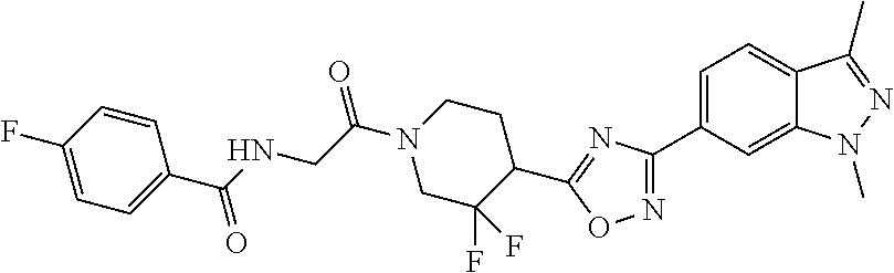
C12=CC(C3=NOC(C4CCN(C(=O)CNC(=O)C5=CC=C(F)C=C5)CC4(F)F)=N3)=CC=C1C(C)=NN2C
